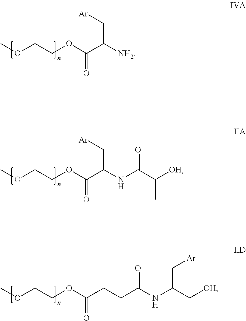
COCCOC(C([NH2])C[Ar])=O.COCCOC(C(NC(C([OH])C)=O)C[Ar])=O.COCCOC(CCC(NC(C[OH])C[Ar])=O)=O
